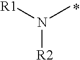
N([R2])([R1])C
